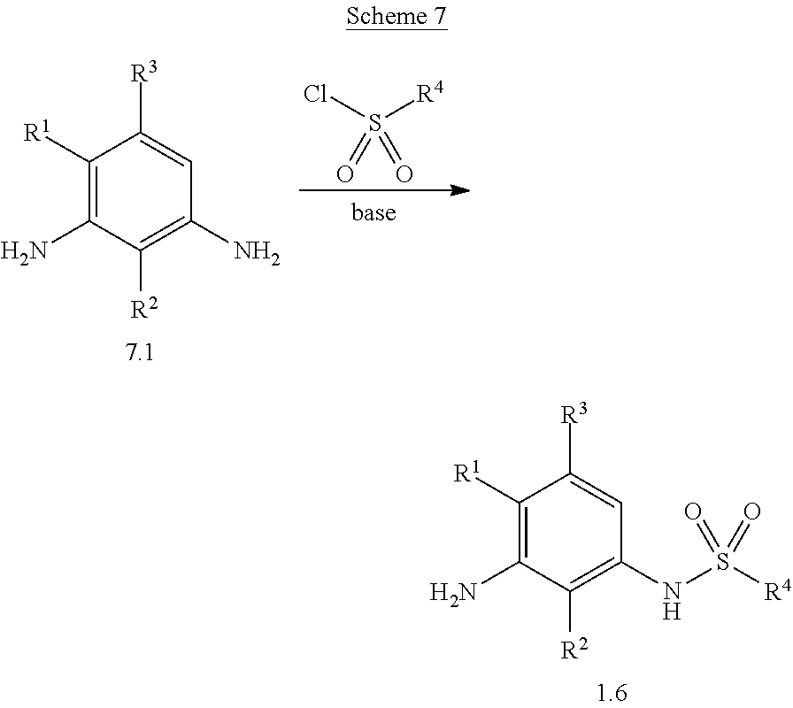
C1([R1])=C(N)C([R2])=C(N)C=C1[R3].S([R4])(Cl)(=O)=O.C1([R1])=C(N)C([R2])=C(NS([R4])(=O)=O)C=C1[R3]
